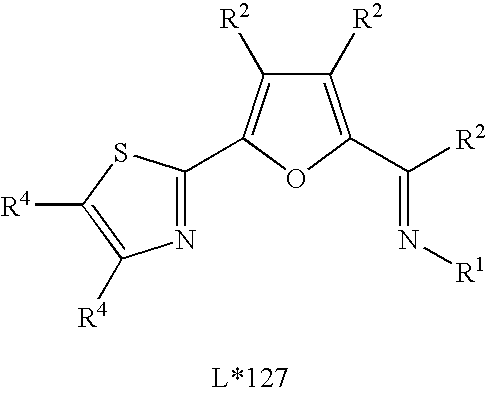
N(=C([R2])C1=C([R2])C([R2])=C(C2=NC([R4])=C([R4])S2)O1)[R1]
